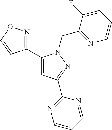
C1(C2=CC(C3=NC=CC=N3)=NN2CC2=NC=CC=C2F)=NOC=C1
